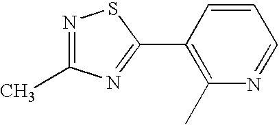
C1(C2=NC(C)=NS2)=C(C)N=CC=C1
